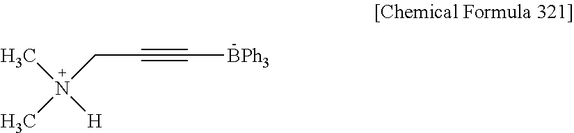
CN([H])(C)CC#C[BPh3]
